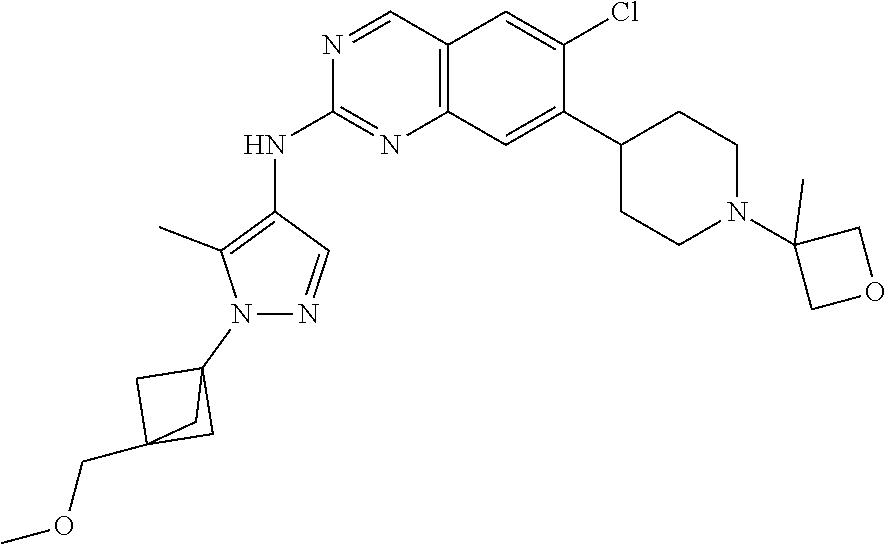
C1C2(COC)CC1(N1N=CC(NC3=NC4=C(C=N3)C=C(Cl)C(C3CCN(C5(C)COC5)CC3)=C4)=C1C)C2
